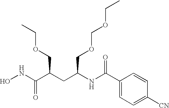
N(C(C(CC(NC(C1=CC=C([CN])C=C1)=O)COCOCC)COCC)=O)O
